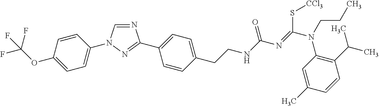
N1=CN(C2=CC=C(OC(F)(F)F)C=C2)N=C1C1=CC=C(CCNC(N=C(N(C2=C(C(C)C)C=CC(C)=C2)CCC)S[CCl3])=O)C=C1
